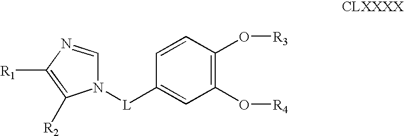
N1([L]C2=CC(O[R4])=C(O[R3])C=C2)C=NC([R1])=C1[R2]
